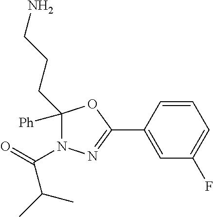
C1([Ph])(CCCN)N(C(C(C)C)=O)N=C(C2=CC(F)=CC=C2)O1
